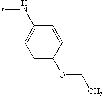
N(C1=CC=C(OCC)C=C1)C
